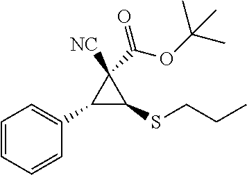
C1=CC=C(C2C(SCCC)C2([NC])C(=O)OC(C)(C)C)C=C1
